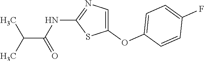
CC(C)C(=O)NC1=NC=C(OC2=CC=C(F)C=C2)S1
